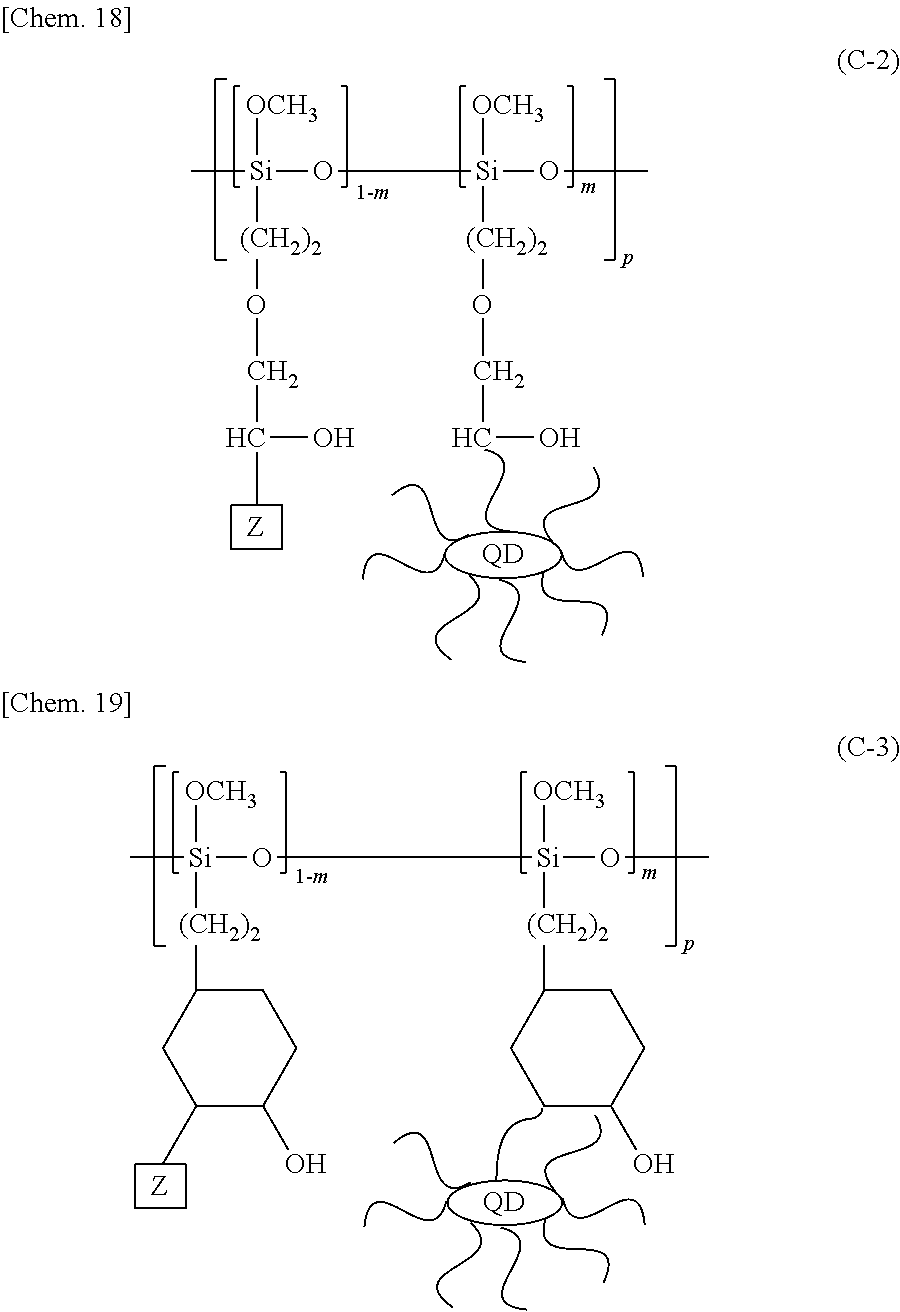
C[Si](O[Si](OC)([OCH3])[(CH2)2]OCCO)([OCH3])[(CH2)2]OCC(O)C.[QD].C[Si](O[Si](OC)([OCH3])[(CH2)2]C1CCC(O)CC1)([OCH3])[(CH2)2]C1CC(C)C(O)CC1.[QD]
